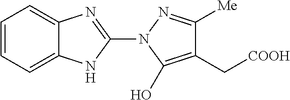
C1=CC=C2C(=C1)N=C(N1C(O)=C(C[COOH])C([Me])=N1)N2
